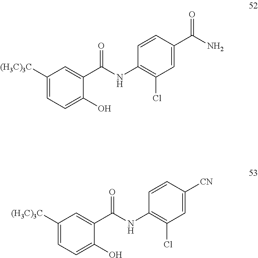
C1(O)=CC=C([(H3C)3C])C=C1C(NC1=C(Cl)C=C(C(N)=O)C=C1)=O.C1(O)=CC=C([(H3C)3C])C=C1C(NC1=C(Cl)C=C([CN])C=C1)=O
